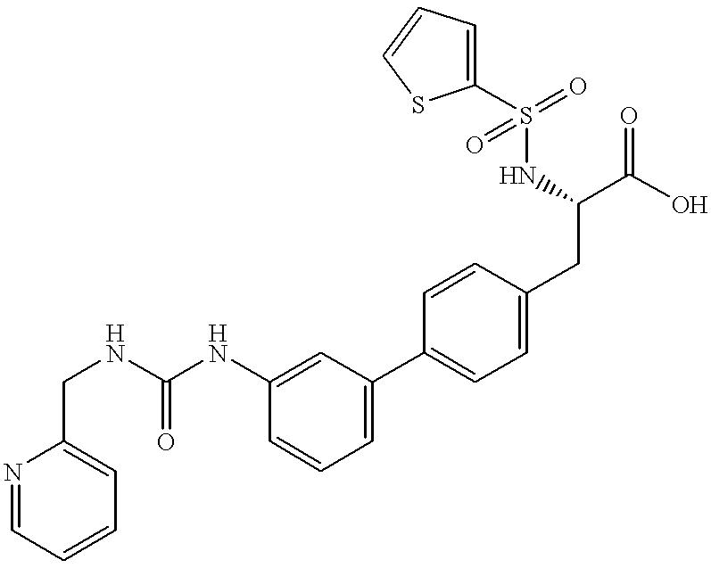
C(NC1=CC(C2=CC=C(CC(NS(C3=CC=CS3)(=O)=O)C(O)=O)C=C2)=CC=C1)(NCC1=CC=CC=N1)=O
